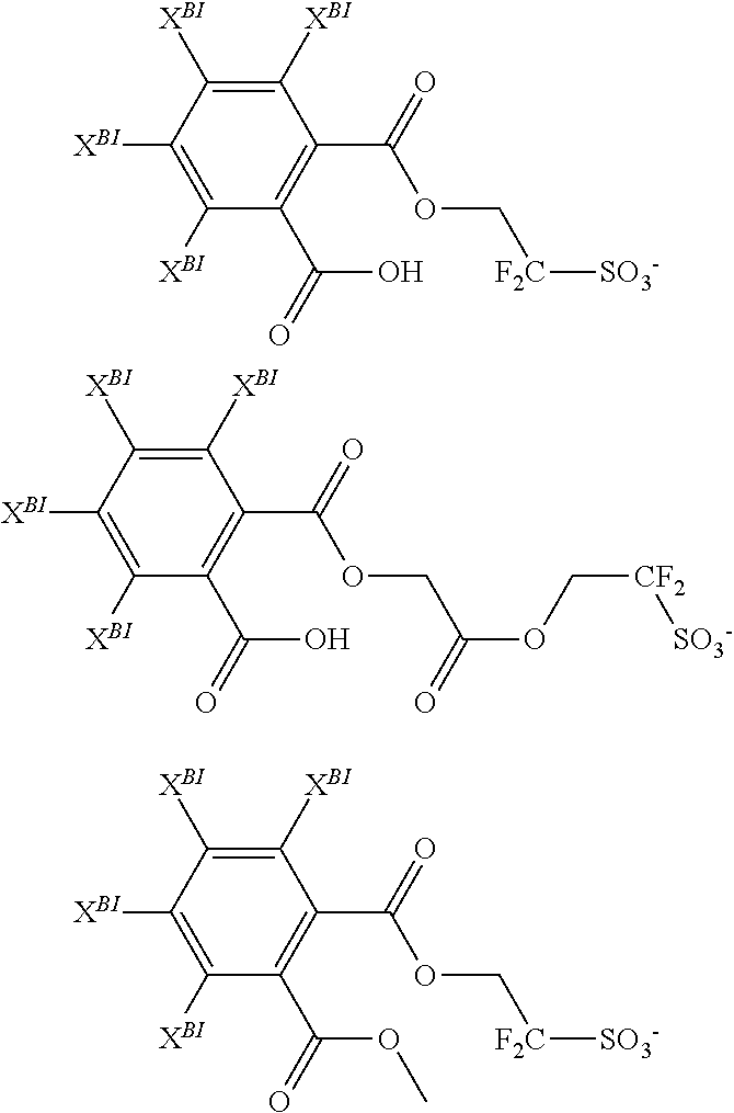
C1([XBI])=C([XBI])C([XBI])=C([XBI])C(C(=O)O)=C1C(=O)OC[F2C][SO3-].C1([XBI])=C([XBI])C([XBI])=C([XBI])C(C(=O)O)=C1C(=O)OCC(OC[CF2][SO3-])=O.C1([XBI])=C([XBI])C([XBI])=C([XBI])C(C(=O)OC)=C1C(=O)OC[F2C][SO3-]
